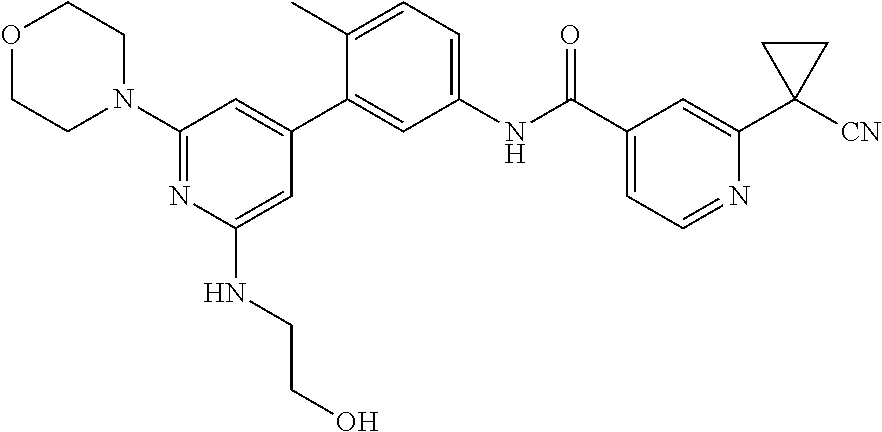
O1CCN(C2=NC(NCCO)=CC(C3=CC(NC(C4=CC=NC(C5([CN])CC5)=C4)=O)=CC=C3C)=C2)CC1
